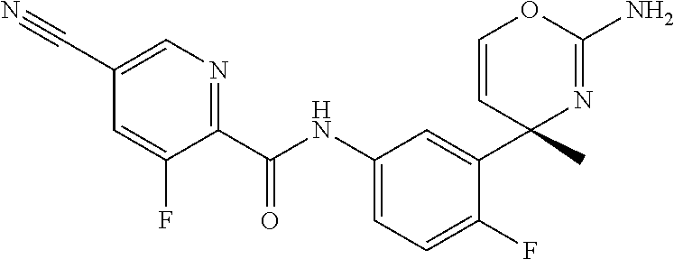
C1=C(C#N)C=C(F)C(C(NC2=CC=C(F)C(C3(C)N=C(N)OC=C3)=C2)=O)=N1
